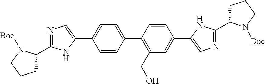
C1=CC(C2=CC=C(C3=CN=C(C4CCCN4[Boc])N3)C=C2)=C(CO)C=C1C1=CN=C(C2CCCN2[Boc])N1
